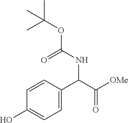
C1=CC(C(C([OMe])=O)NC(=O)OC(C)(C)C)=CC=C1O
